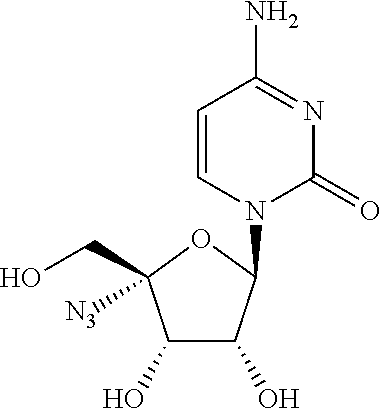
C1=CN(C2C(O)C(O)C(CO)([N3])O2)C(=O)N=C1N
